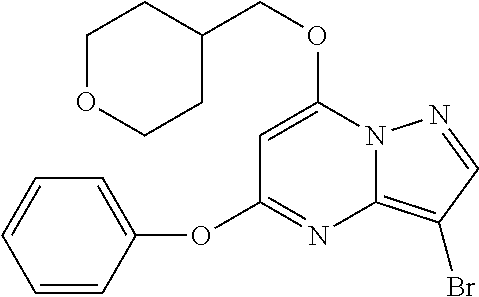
C1=C(OCC2CCOCC2)N2C(=C(Br)C=N2)N=C1OC1=CC=CC=C1
